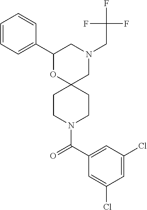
N1(CC(F)(F)F)CC2(OC(C3=CC=CC=C3)C1)CCN(C(C1=CC(Cl)=CC(Cl)=C1)=O)CC2
